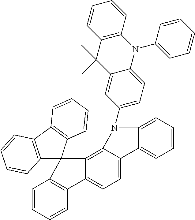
C1(N2C3=CC=CC=C3C3=CC=C4C(=C32)C2(C3=C4C=CC=C3)C3=C(C4=C2C=CC=C4)C=CC=C3)=CC=C2C(=C1)C(C)(C)C1=C(N2C2=CC=CC=C2)C=CC=C1
